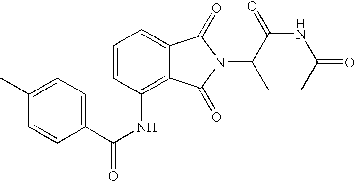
C1=C2C(=C(NC(C3=CC=C(C)C=C3)=O)C=C1)C(=O)N(C1CCC(=O)NC1=O)C2=O
